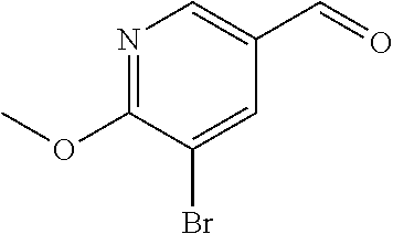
N1=C(OC)C(Br)=CC(C=O)=C1
